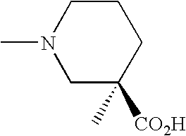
C1C([CO2H])(C)CCCN1C
